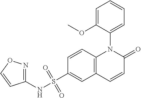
C1=C(OC)C(N2C3=C(C=C(S(NC4=NOC=C4)(=O)=O)C=C3)C=CC2=O)=CC=C1
